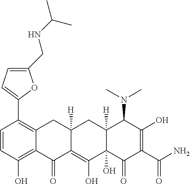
C1(C2=C3C(=C(O)C=C2)C(=O)C2=C(O)C4(O)C([H])(CC2([H])C3)C(N(C)C)C(O)=C(C(N)=O)C4=O)=CC=C(CNC(C)C)O1
